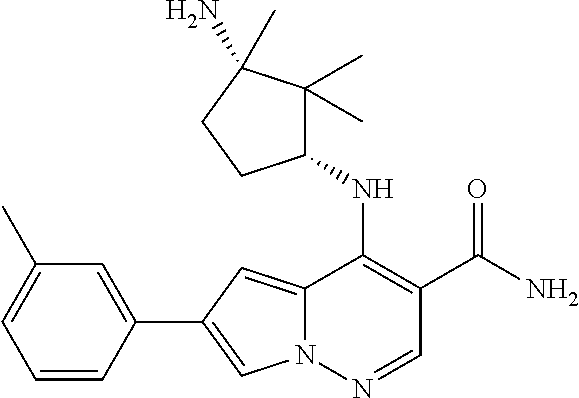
N12C(=CC(C3=CC(C)=CC=C3)=C1)C(NC1C(C)(C)C(N)(C)CC1)=C(C(N)=O)C=N2
